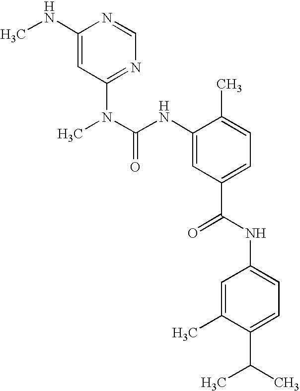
C1(NC)=CC(N(C)C(NC2=CC(C(=O)NC3=CC=C(C(C)C)C(C)=C3)=CC=C2C)=O)=NC=N1
